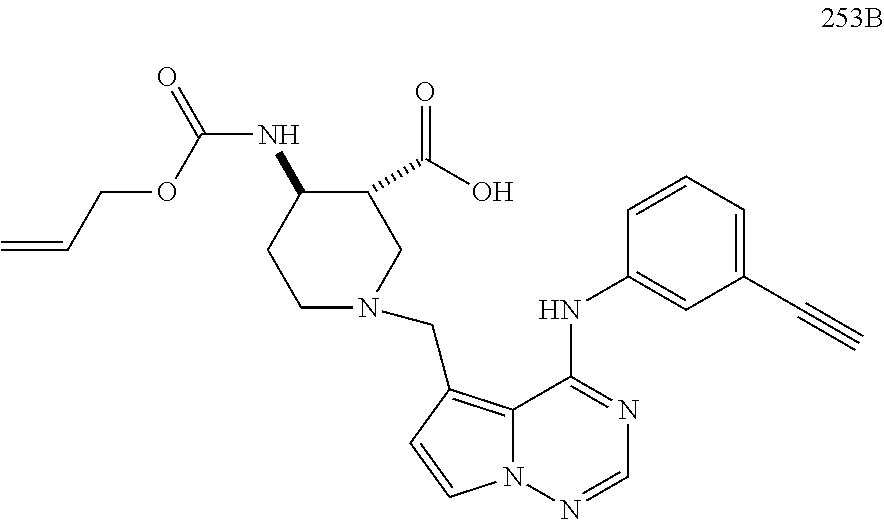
C1(C#C)=CC=CC(NC2=NC=NN3C2=C(CN2CCC(NC(=O)OCC=C)C(C(O)=O)C2)C=C3)=C1
